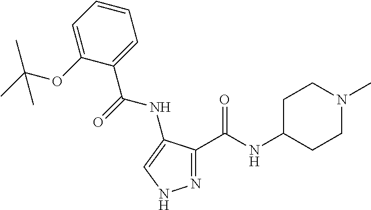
N1=C(C(NC2CCN(C)CC2)=O)C(NC(C2=CC=CC=C2OC(C)(C)C)=O)=CN1
